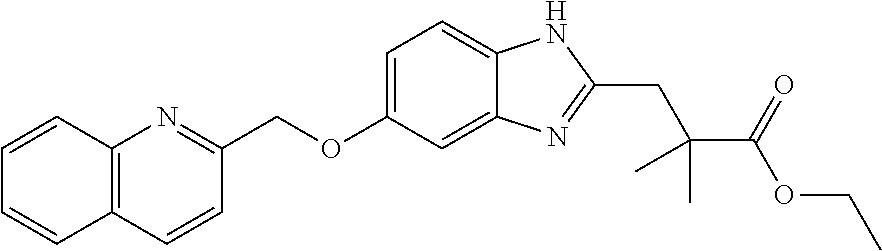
C12=C(C=CC(COC3=CC=C4C(=C3)N=C(CC(C(OCC)=O)(C)C)N4)=N1)C=CC=C2
